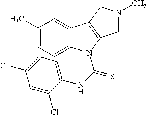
C1(C)=CC=C2C(=C1)C1=C(N2C(NC2=CC=C(Cl)C=C2Cl)=S)CN(C)C1
